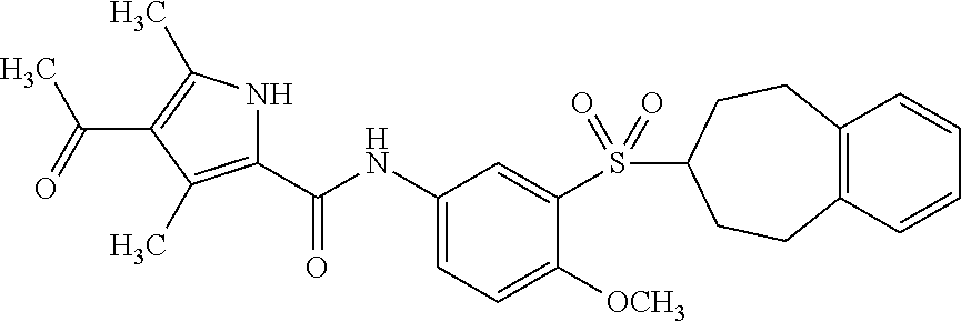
C1(NC(=O)C2=C(C)C(C(=O)C)=C(C)N2)=CC=C([OCH3])C(S(=O)(=O)C2CCC3=C(CC2)C=CC=C3)=C1
